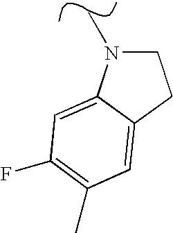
C1N(C)C2=CC(F)=C(C)C=C2C1
